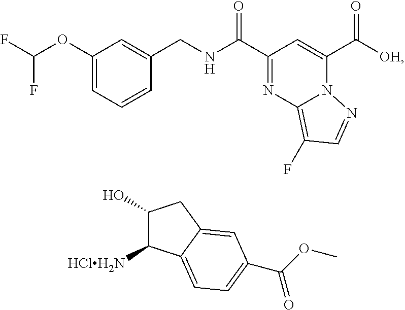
C1(OC(F)F)=CC=CC(CNC(C2=NC3=C(F)C=NN3C(C([OH])=O)=C2)=O)=C1.C1(O)C([HClH2N])C2=CC=C(C(OC)=O)C=C2C1
